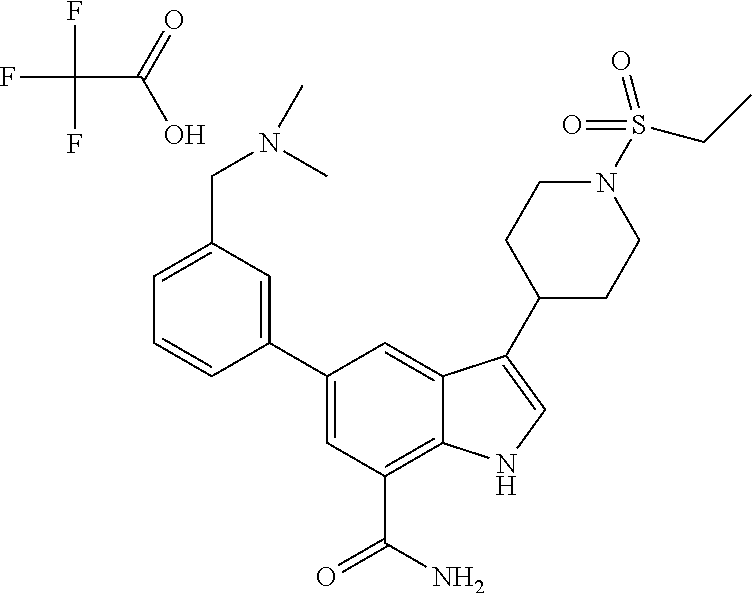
FC(F)(F)C(=O)O.C1=C(C2=CC(CN(C)C)=CC=C2)C=C2C(=C1C(N)=O)NC=C2C1CCN(S(CC)(=O)=O)CC1
